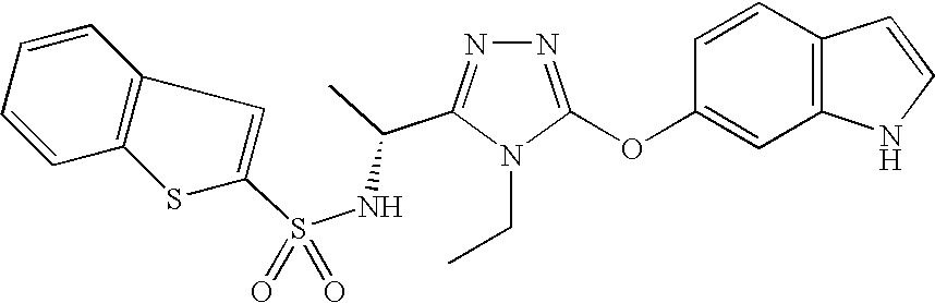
N1=C(OC2=CC3=C(C=C2)C=CN3)N(CC)C(C(C)NS(=O)(=O)C2=CC3=C(S2)C=CC=C3)=N1
